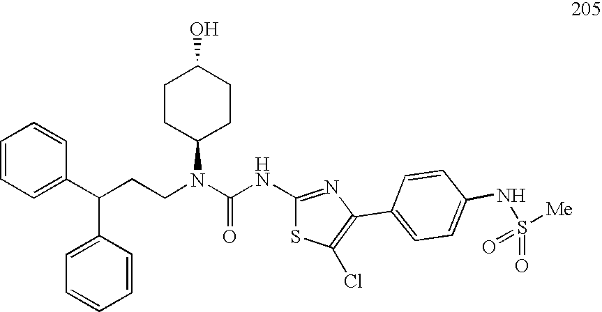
C1=CC=C(C(CCN(C(NC2=NC(C3=CC=C(NS(=O)([Me])=O)C=C3)=C(Cl)S2)=O)C2CCC(O)CC2)C2=CC=CC=C2)C=C1
